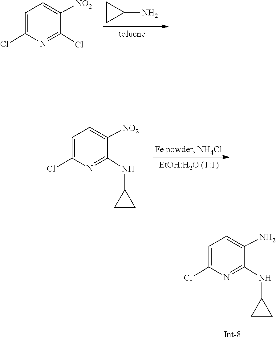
NC1CC1.C1=C(Cl)N=C(Cl)C([NO2])=C1.C1(Cl)=CC=C([NO2])C(NC2CC2)=N1.[EtOH:H2O (1:1)].C1=C(Cl)N=C(NC2CC2)C(N)=C1
